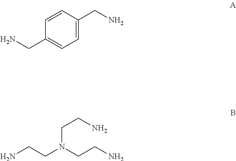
C1=CC(CN)=CC=C1CN.C(N(CCN)CCN)CN
